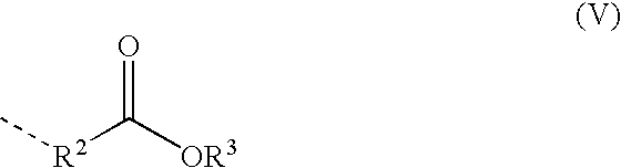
[R2](C([OR3])=O)C
